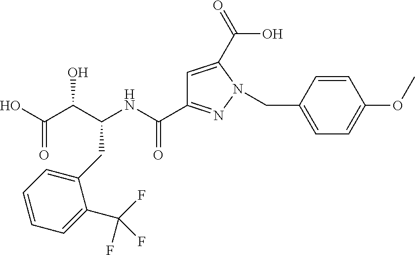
C1=CC=C(C(F)(F)F)C(CC(NC(=O)C2=NN(CC3=CC=C(OC)C=C3)C(C(=O)O)=C2)C(C(=O)O)O)=C1
